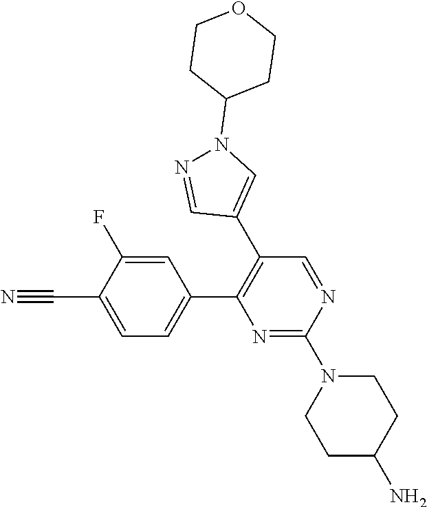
C1(C2=C(C3=CN(C4CCOCC4)N=C3)C=NC(N3CCC(N)CC3)=N2)=CC=C(C#N)C(F)=C1
